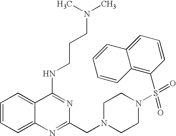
C1=CC=C2C(=C1)C(NCCCN(C)C)=NC(CN1CCN(S(C3=C4C(=CC=C3)C=CC=C4)(=O)=O)CC1)=N2
